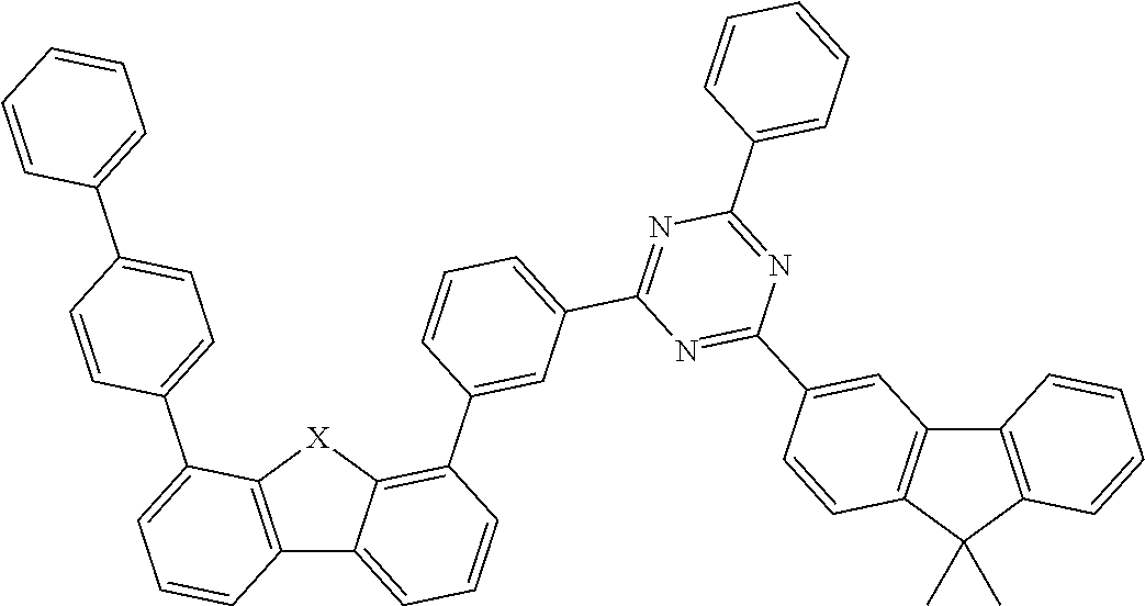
C12=C([X]C3=C(C4=CC(C5=NC(C6=CC=CC=C6)=NC(C6=CC7=C(C=C6)C(C)(C)C6=C7C=CC=C6)=N5)=CC=C4)C=CC=C13)C(C1=CC=C(C3=CC=CC=C3)C=C1)=CC=C2
